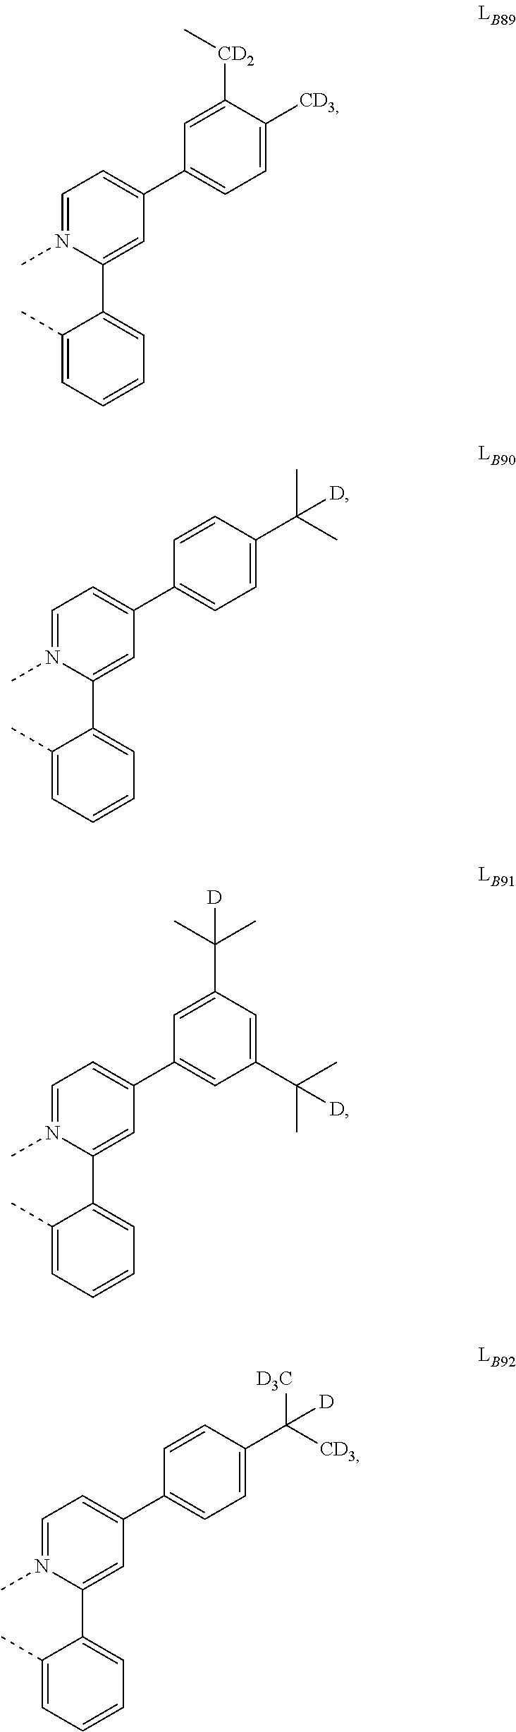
C1([CD3])=CC=C(C2=CC=N(C)C(C3=CC=CC=C3C)=C2)C=C1[CD2]C.C1(C(C)([D])C)=CC=C(C2=CC=N(C)C(C3=CC=CC=C3C)=C2)C=C1.C1(C2=CC=N(C)C(C3=CC=CC=C3C)=C2)=CC(C(C)([D])C)=CC(C(C)([D])C)=C1.C1(C2=CC=N(C)C(C3=CC=CC=C3C)=C2)=CC=C(C([D])([D3C])[CD3])C=C1
